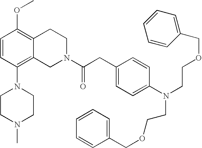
C1=CC(N2CCN(C)CC2)=C2C(=C1OC)CCN(C(CC1=CC=C(N(CCOCC3=CC=CC=C3)CCOCC3=CC=CC=C3)C=C1)=O)C2
